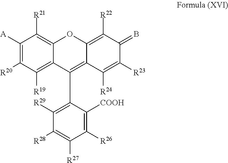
C1([A])=C([R20])C([R19])=C2C(=C1[R21])OC1=C([R22])C(=B)C([R23])=C([R24])C1=C2C1=C([R29])C([R28])=C([R27])C([R26])=C1[COOH]
